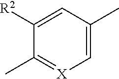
C1([R2])=CC(C)=C[X]=C1C
